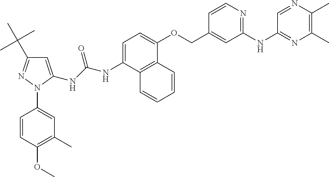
C1=C(NC(NC2=CC=C(OCC3=CC(NC4=NC(C)=C(C)N=C4)=NC=C3)C3=C2C=CC=C3)=O)N(C2=CC(C)=C(OC)C=C2)N=C1C(C)(C)C
